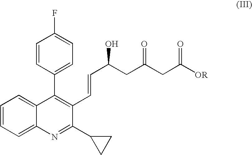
C1=CC(C2=C(C=CC(CC(CC([OR])=O)=O)O)C(C3CC3)=NC3=CC=CC=C23)=CC=C1F
